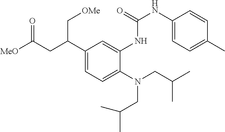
C1(C(CC([MeO])=O)C[OMe])=CC=C(N(CC(C)C)CC(C)C)C(NC(NC2=CC=C(C)C=C2)=O)=C1
